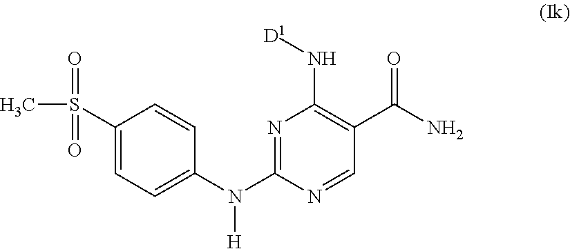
N1=C(N([H])C2=CC=C(S(C)(=O)=O)C=C2)N=CC(C(N)=O)=C1N[D1]
